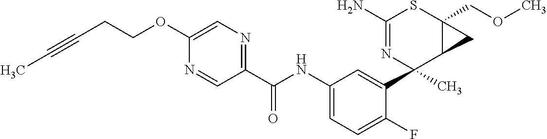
N1=CC(C(NC2=CC=C(F)C(C3(C)C4C(COC)(SC(N)=N3)C4)=C2)=O)=NC=C1OCCC#CC
